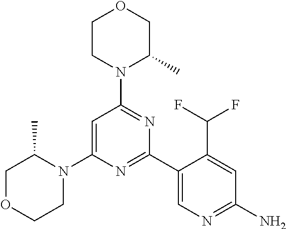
C1=C(N2C(C)COCC2)N=C(C2=CN=C(N)C=C2C(F)F)N=C1N1C(C)COCC1
